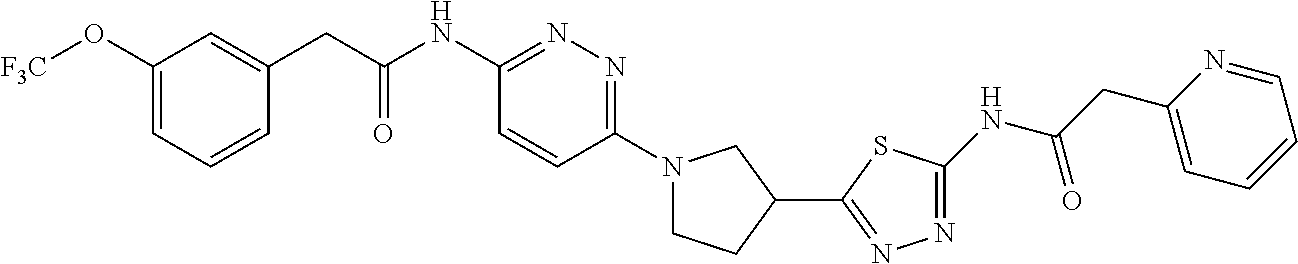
C1(O[F3C])=CC=CC(CC(NC2=NN=C(N3CCC(C4=NN=C(NC(CC5=CC=CC=N5)=O)S4)C3)C=C2)=O)=C1
